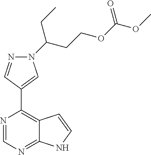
N1=CN=C2C(=C1C1=CN(C(CCOC(OC)=O)CC)N=C1)C=CN2
